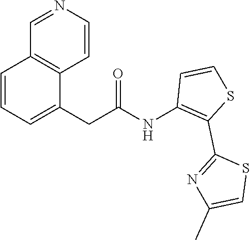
C1=CN=CC2=C1C(CC(NC1=C(C3=NC(C)=CS3)SC=C1)=O)=CC=C2
